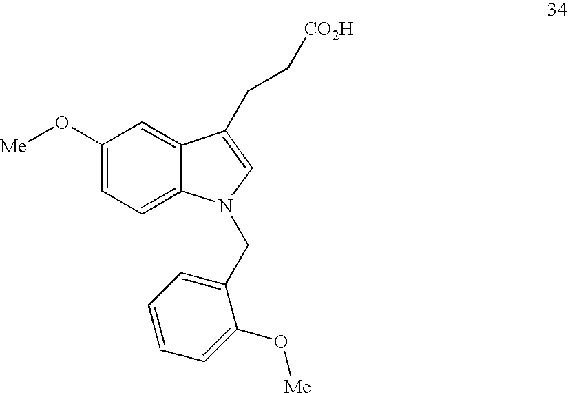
C1(O[Me])=CC=C2C(=C1)C(CC[CO2H])=CN2CC1=CC=CC=C1O[Me]
